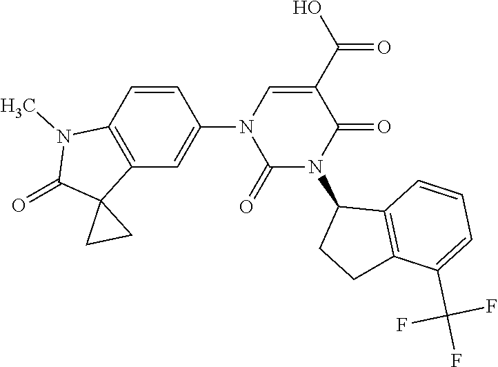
C12=C(C=CC(N3C(=O)N(C4CCC5=C4C=CC=C5C(F)(F)F)C(=O)C(C(=O)O)=C3)=C1)N(C)C(=O)C21CC1
